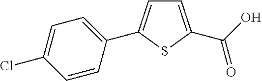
C1=C(C(O)=O)SC(C2=CC=C(Cl)C=C2)=C1
